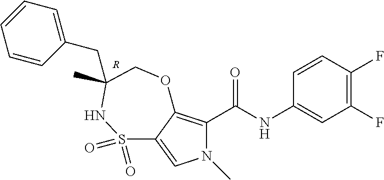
C1=CC(F)=C(F)C=C1NC(C1=C2C(=CN1C)S(=O)(=O)NC(CC1=CC=CC=C1)(C)CO2)=O.[R]
